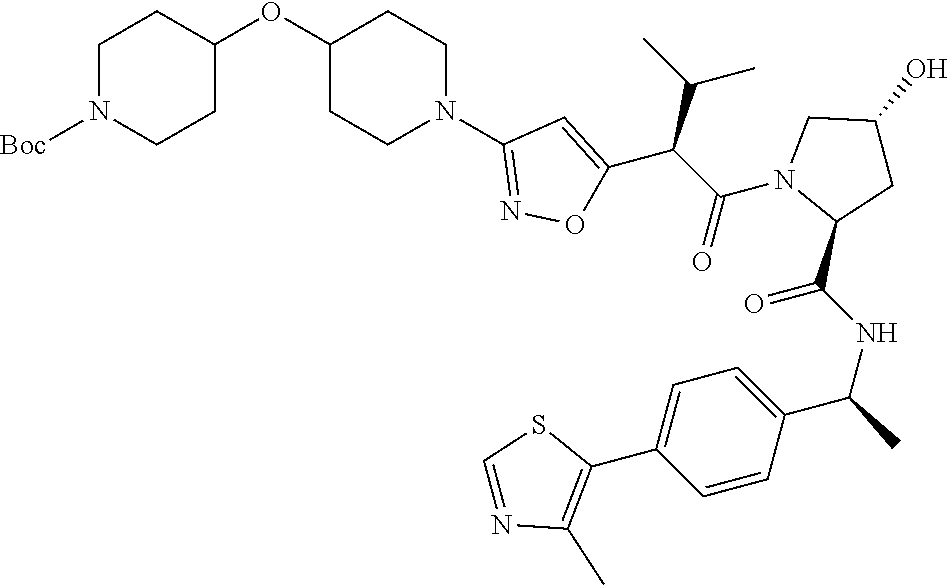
C1C(OC2CCN(C3=NOC(C(C(=O)N4C(C(NC(C)C5=CC=C(C6=C(C)N=CS6)C=C5)=O)CC(O)C4)C(C)C)=C3)CC2)CCN([Boc])C1
